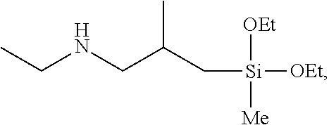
C(NCC(C[Si]([OEt])([OEt])[Me])C)C
